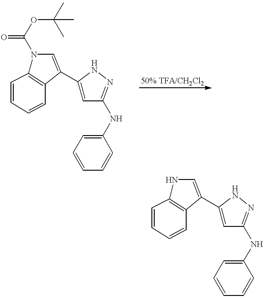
N1(C(OC(C)(C)C)=O)C2=C(C(C3=CC(NC4=CC=CC=C4)=NN3)=C1)C=CC=C2.N1C2=C(C(C3=CC(NC4=CC=CC=C4)=NN3)=C1)C=CC=C2
